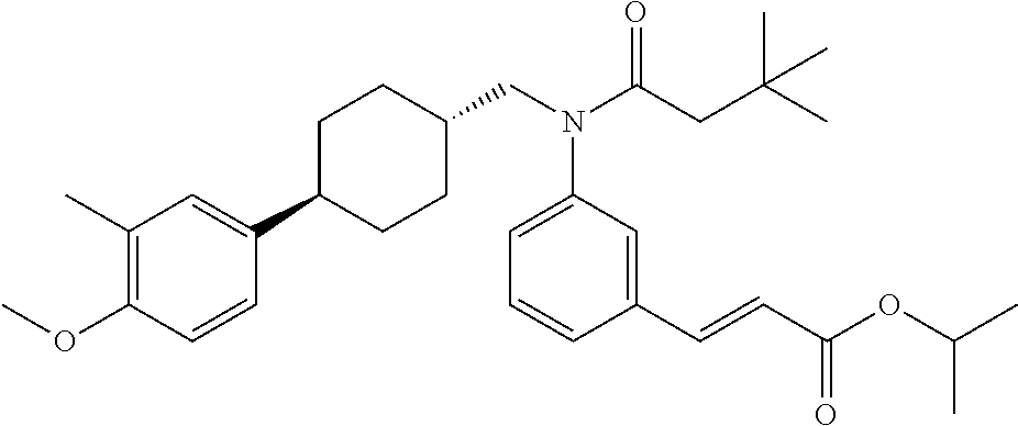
C(N(C(CC(C)(C)C)=O)C1=CC=CC(C=CC(=O)OC(C)C)=C1)C1CCC(C2=CC(C)=C(OC)C=C2)CC1
